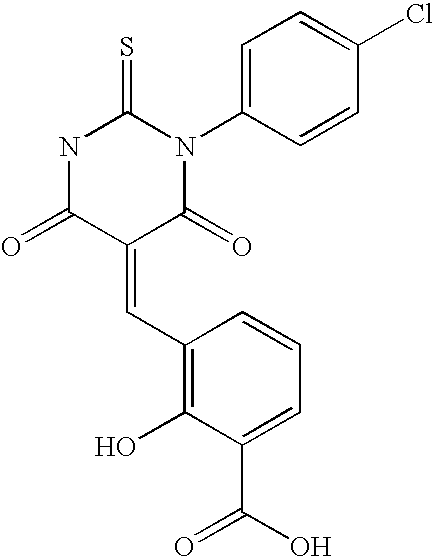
O=C1C(=CC2=C(O)C(C(=O)O)=CC=C2)C(=O)N(C2=CC=C(Cl)C=C2)C(=S)N1
